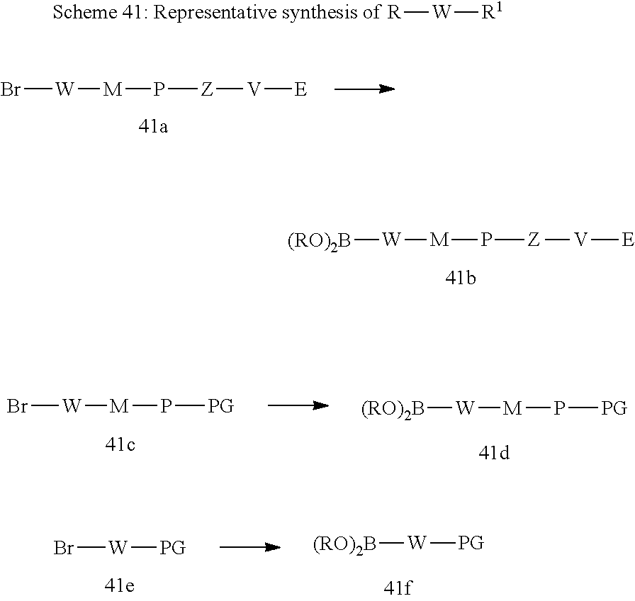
[(RO)2B][W][M]P[Z][V][E].Br[W][M]P[PG].[(RO)2B][W][M]P[PG].Br[W][PG].[(RO)2B][W][PG].Br[W][M]P[Z][V][E].[R][W][R1]
